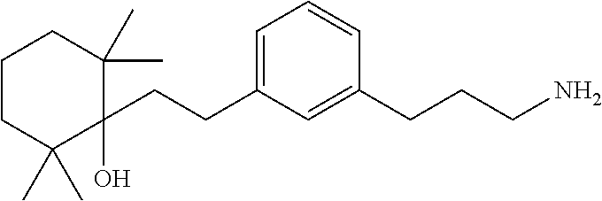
C1(CCC2=CC=CC(CCCN)=C2)(O)C(C)(C)CCCC1(C)C
